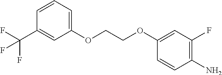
C1(OCCOC2=CC=CC(C(F)(F)F)=C2)=CC(F)=C(N)C=C1
